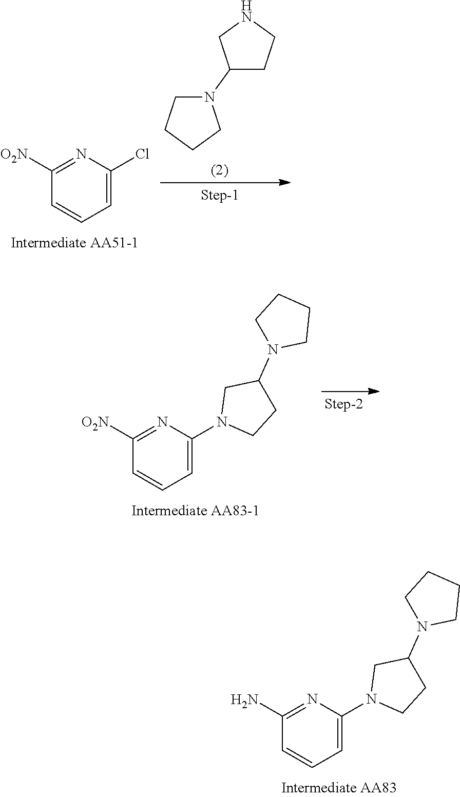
C1(N2CCCC2)CCNC1.C1([O2N])=NC(Cl)=CC=C1.C1([O2N])=NC(N2CCC(N3CCCC3)C2)=CC=C1.C1(N)=NC(N2CCC(N3CCCC3)C2)=CC=C1
